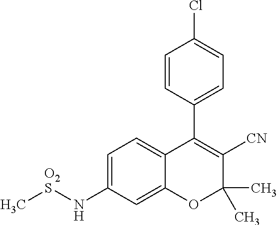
C1=CC(C2=C([CN])C(C)(C)OC3=CC(N[O2S]C)=CC=C23)=CC=C1Cl
